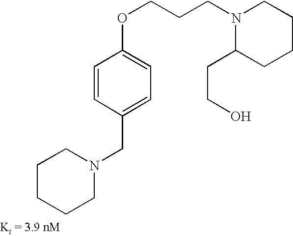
N1(CCCOC2=CC=C(CN3CCCCC3)C=C2)C(CCO)CCCC1
